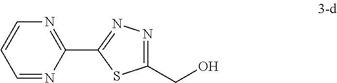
C1=NC(C2=NN=C(CO)S2)=NC=C1
